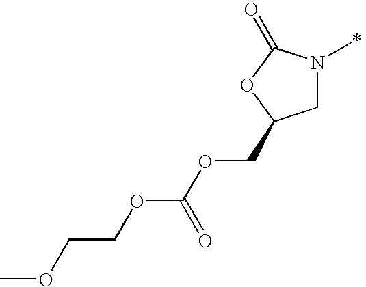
C1N(C)C(=O)OC1COC(OCCOC)=O
